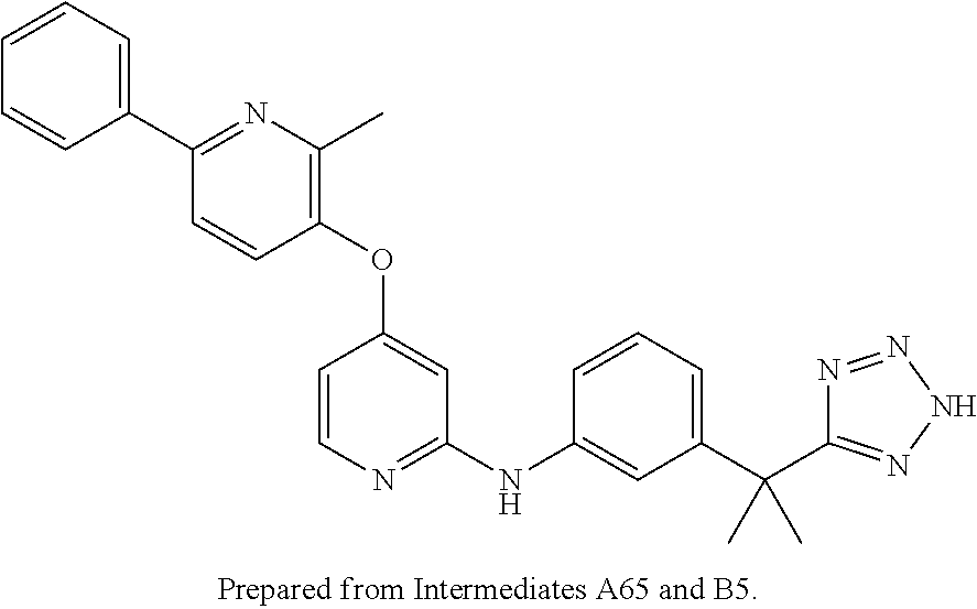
C1(OC2=CC(NC3=CC(C(C4=NNN=N4)(C)C)=CC=C3)=NC=C2)=C(C)N=C(C2=CC=CC=C2)C=C1
